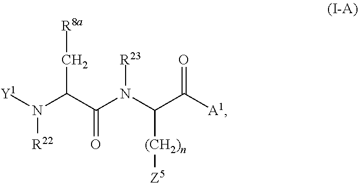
[Y1]N([R22])C(C(=O)N([R23])C(C([A1])=O)[(CH2)n][Z5])C[R8a]
